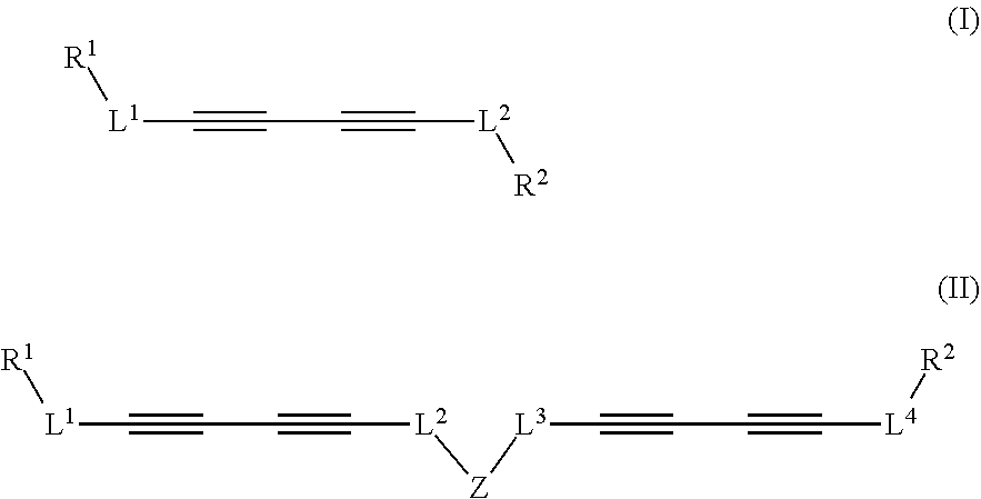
[R1][L1]C#CC#C[L2][R2].[R1][L1]C#CC#C[L2][Z][L3]C#CC#C[L4][R2]
